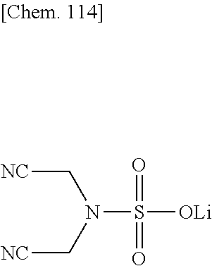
O=S(=O)(N(C[NC])C[NC])[OLi]
